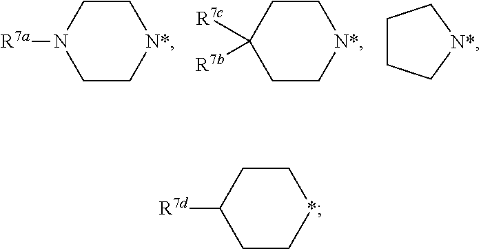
C1CN([R7a])CC[N*]1.C1CC([R7c])([R7b])CC[N*]1.C1CC[N*]C1.C1CC([R7d])CC*1
